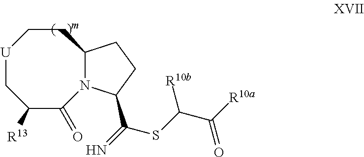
[U]1CC([R13])C(=O)N2C(CC1)CCC2C(=N)SC(C([R10a])=O)[R10b]
